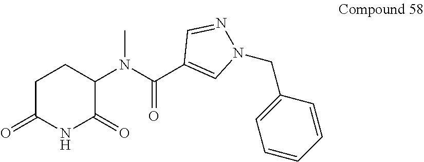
C1(N(C(C2=CN(CC3=CC=CC=C3)N=C2)=O)C)C(=O)NC(=O)CC1
